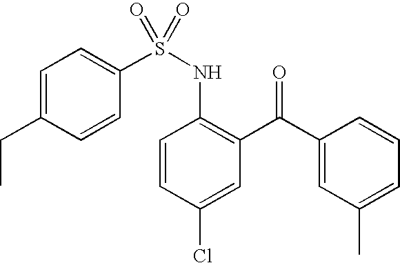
C(C)C1=CC=C(S(NC2=C(C(C3=CC(C)=CC=C3)=O)C=C(Cl)C=C2)(=O)=O)C=C1
